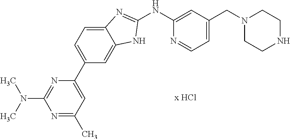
N1(CC2=CC=NC(NC3=NC4=CC=C(C5=CC(C)=NC(N(C)C)=N5)C=C4N3)=C2)CCNCC1
